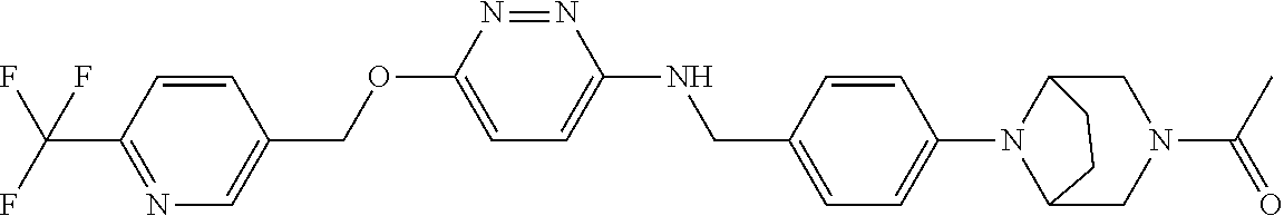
C1=CC(C(F)(F)F)=NC=C1COC1=CC=C(NCC2=CC=C(N3C4CN(C(=O)C)CC3CC4)C=C2)N=N1
